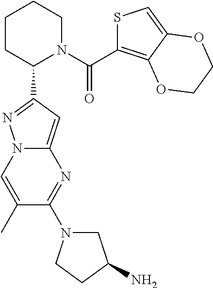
C1(C2=NN3C(=C2)N=C(N2CC(N)CC2)C(C)=C3)N(C(=O)C2=C3C(=CS2)OCCO3)CCCC1
